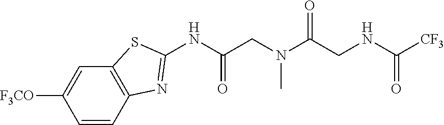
C12=C(C=C([F3CO])C=C1)SC(NC(CN(C(CNC([CF3])=O)=O)C)=O)=N2
